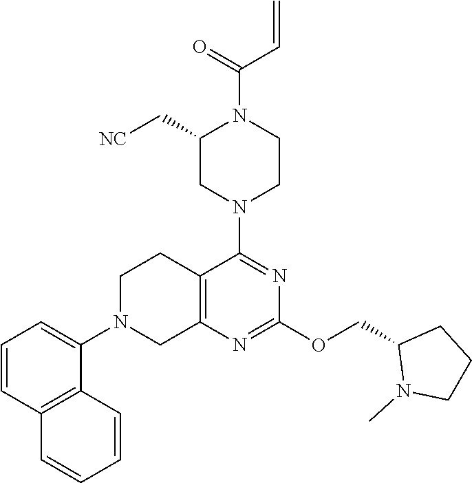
C1=CC2=C(C(N3CC4=C(CC3)C(N3CCN(C(C=C)=O)C(C[NC])C3)=NC(OCC3N(C)CCC3)=N4)=C1)C=CC=C2
